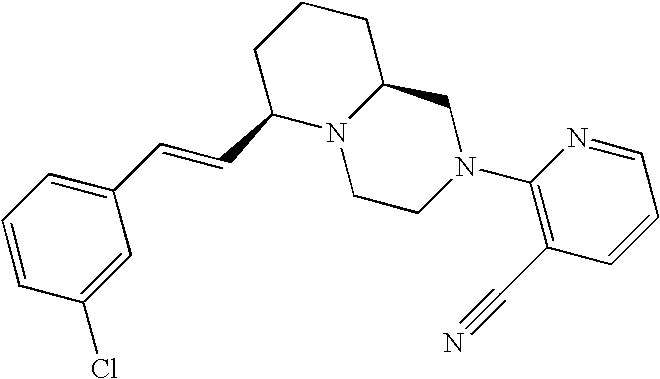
C1=CC(Cl)=CC(C=CC2N3C(CCC2)CN(C2=C(C#N)C=CC=N2)CC3)=C1
